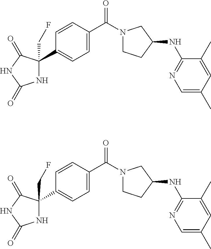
N1C(CF)(C2=CC=C(C(N3CCC(NC4=NC=C(C)C=C4C)C3)=O)C=C2)C(=O)NC1=O.N1C(CF)(C2=CC=C(C(N3CCC(NC4=NC=C(C)C=C4C)C3)=O)C=C2)C(=O)NC1=O
